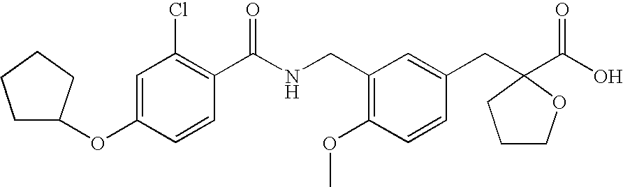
C1CCCC1OC1=CC(Cl)=C(C(NCC2=C(OC)C=CC(CC3(C(O)=O)CCCO3)=C2)=O)C=C1
